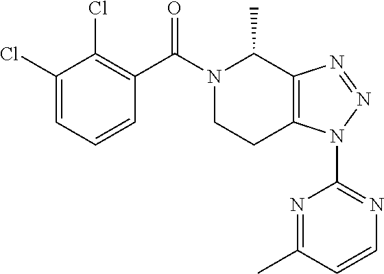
C1(Cl)=CC=CC(C(N2C(C)C3=C(CC2)N(C2=NC=CC(C)=N2)N=N3)=O)=C1Cl
